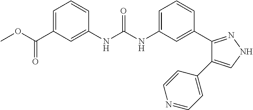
C1=C(C(OC)=O)C=C(NC(NC2=CC=CC(C3=NNC=C3C3=CC=NC=C3)=C2)=O)C=C1
